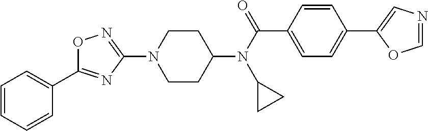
C1=CC=CC(C2=NC(N3CCC(N(C(=O)C4=CC=C(C5=CN=CO5)C=C4)C4CC4)CC3)=NO2)=C1
